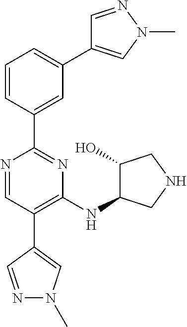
N1=CC(C2=CN(C)N=C2)=C(NC2C(O)CNC2)N=C1C1=CC(C2=CN(C)N=C2)=CC=C1
